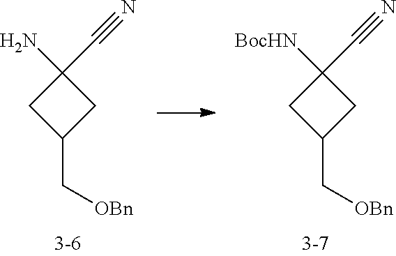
C1(C[OBn])CC(N)(C#N)C1.C1(C[OBn])CC([BocHN])(C#N)C1
